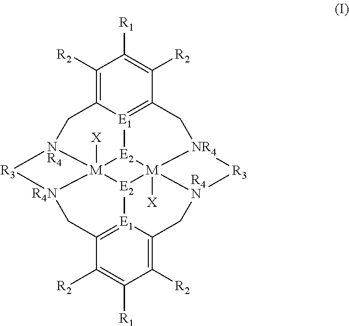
C1([R2])=C2[E1]3=C(C([R2])=C1[R1])C[NR4]1[M]45([X])[E2]3[M]36([X])[NR4](C2)[R3][R4N]3CC2=[E1](C(=C([R2])C([R1])=C2[R2])C[R4N]4[R3]1)[E2]56
